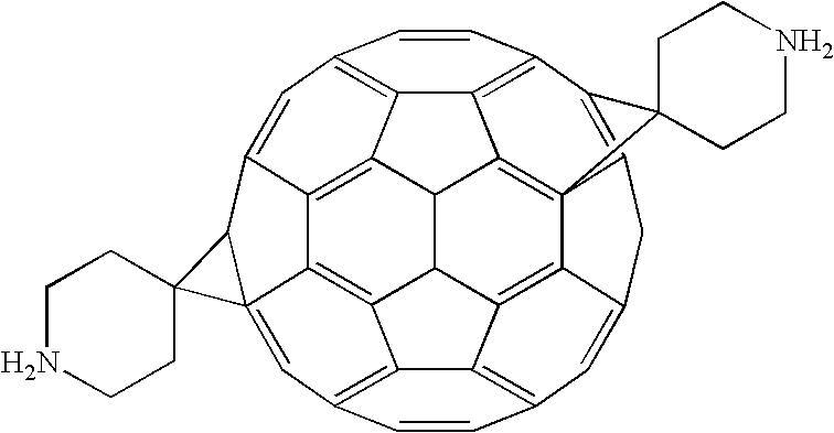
C12=C3C4=C5C=CC6=C4C4=C78C9=C%10C%11=C(C=CC%12=C%11C(=C1C1(=C%12)C(C2=C5)C12CCNCC2)C%10C34)C=C9CC7=C6C81CCNCC1
